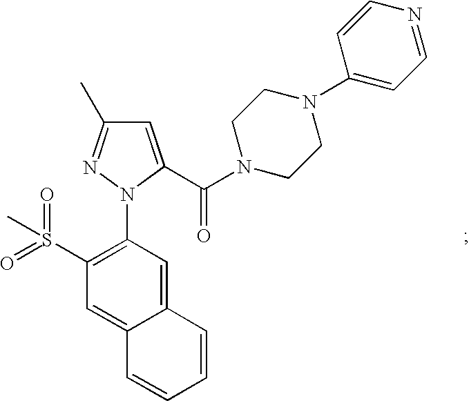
C1(S(=O)(=O)C)=C(N2N=C(C)C=C2C(N2CCN(C3=CC=NC=C3)CC2)=O)C=C2C(=C1)C=CC=C2
